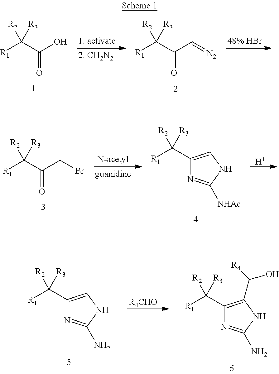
[R1]C(C(O)=O)([R2])[R3].[R1]C(C(C=[N2])=O)([R2])[R3].[H].[R1]C([R2])([R3])C1=CNC([NHAc])=N1.[R1]C(C(CBr)=O)([R2])[R3].[R4CHO].[R1]C([R2])([R3])C1=C(C([R4])O)NC(N)=N1.[R1]C([R2])([R3])C1=CNC(N)=N1
